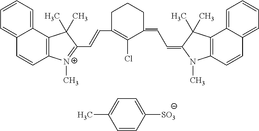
C12=CC=CC=C1C=CC1=C2C(C)(C)C(C=CC2=C(Cl)C(=CC=C3N(C)C4=C(C3(C)C)C3=CC=CC=C3C=C4)CCC2)=[N+]1C.C1=CC([SO3])=CC=C1C
